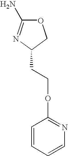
O1C(N)=NC(CCOC2=NC=CC=C2)C1
